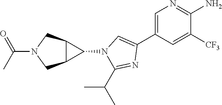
O=C(C)N1CC2C(C1)C2N1C(C(C)C)=NC(C2=CN=C(N)C([CF3])=C2)=C1
